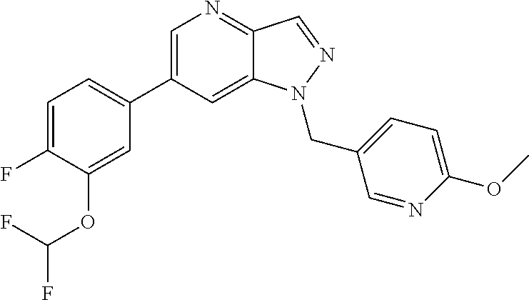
C1=C(C2=CC=C(F)C(OC(F)F)=C2)C=C2C(=N1)C=NN2CC1=CC=C(OC)N=C1
